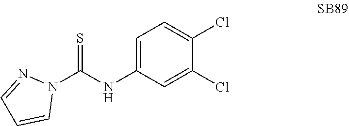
N1=CC=CN1C(NC1=CC=C(Cl)C(Cl)=C1)=S
